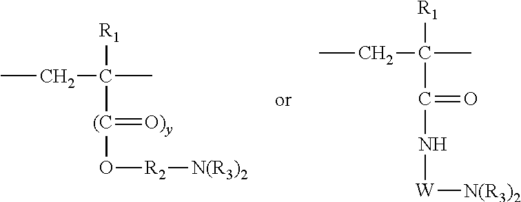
CCC([R1])(C)[(C](O[R2][N(R3)2])=[O)y].CCC([R1])(C)C(N[W][N(R3)2])=O
